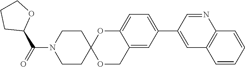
C1=CC=CC2=C1C=C(C1=CC=C3C(=C1)COC1(O3)CCN(C(=O)C3OCCC3)CC1)C=N2
